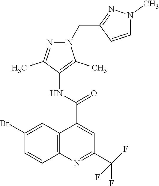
C1(Br)=CC2=C(C=C1)N=C(C(F)(F)F)C=C2C(=O)NC1=C(C)N(CC2=NN(C)C=C2)N=C1C
